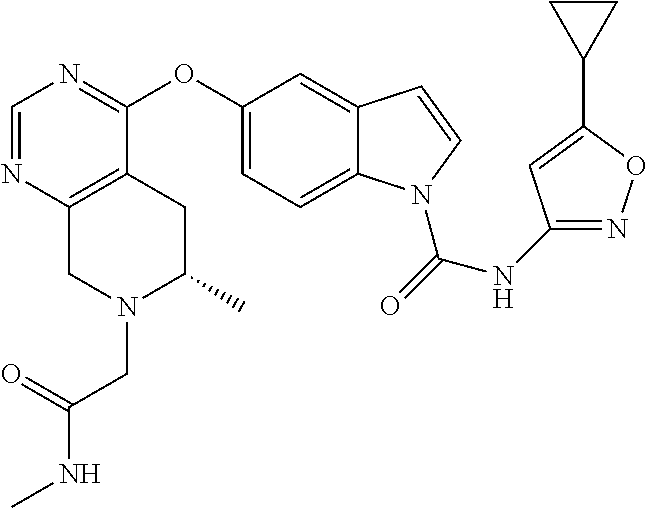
C1(OC2=NC=NC3=C2CC(C)N(CC(NC)=O)C3)=CC=C2C(=C1)C=CN2C(=O)NC1=NOC(C2CC2)=C1
